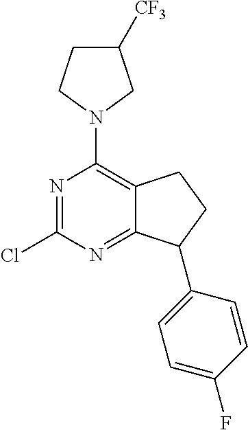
N1=C(Cl)N=C2C(=C1N1CC([CF3])CC1)CCC2C1=CC=C(F)C=C1
